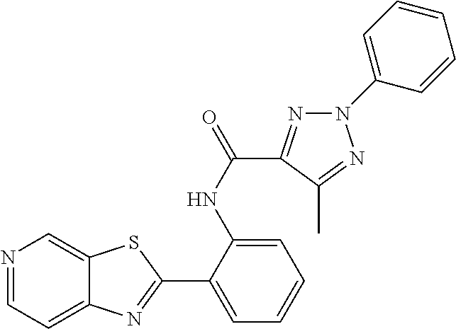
N1=CC=C2C(=C1)SC(C1=CC=CC=C1NC(=O)C1=NN(C3=CC=CC=C3)N=C1C)=N2
